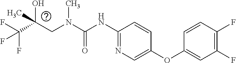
N(C(=O)NC1=NC=C(OC2=CC(F)=C(F)C=C2)C=C1)(C)CC(C(F)(F)F)(O)C
